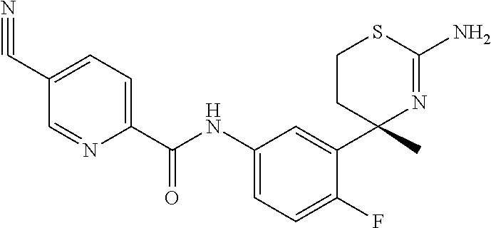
C1(C(NC2=CC=C(F)C(C3(C)N=C(N)SCC3)=C2)=O)=CC=C(C#N)C=N1
